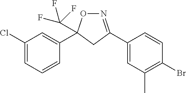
C1(Cl)=CC=CC(C2(C(F)(F)F)ON=C(C3=CC(C)=C(Br)C=C3)C2)=C1
